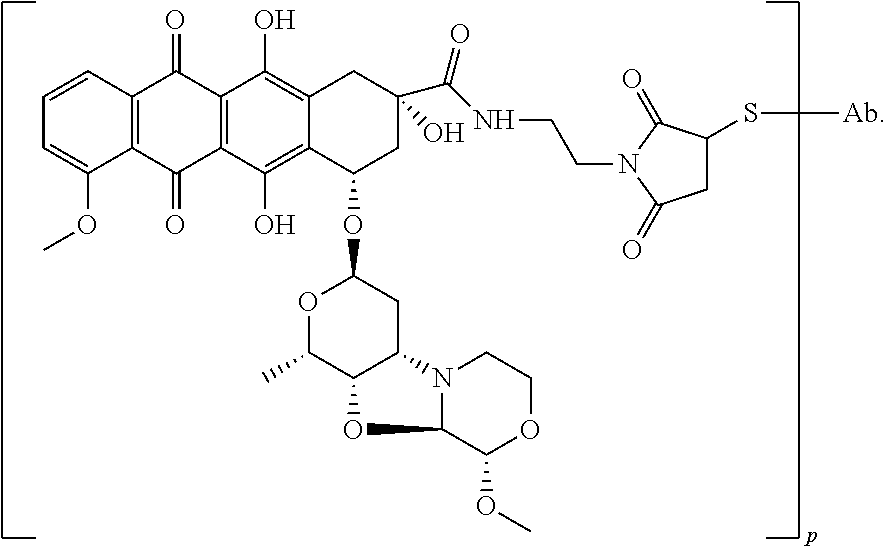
C1=CC2=C(C(OC)=C1)C(=O)C1=C(C2=O)C(O)=C2C(=C1O)C(OC1CC3C(C(C)O1)OC1N3CCOC1OC)CC(C(NCCN1C(=O)CC(S[Ab])C1=O)=O)(O)C2
